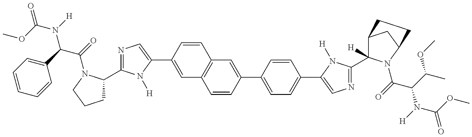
O=C(OC)N([H])C(C1=CC=CC=C1)C(=O)N1C(C2=NC=C(C3=CC4=C(C=C3)C=C(C3=CC=C(C5=CN=C(C6([H])C7CC(N6C(C(N(C(=O)OC)[H])C(C)OC)=O)CC7)N5[H])C=C3)C=C4)N2[H])CCC1
